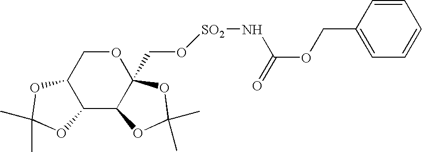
C12C(C3C(CO[SO2]NC(=O)OCC4=CC=CC=C4)(OC1)OC(C)(C)O3)OC(C)(C)O2
